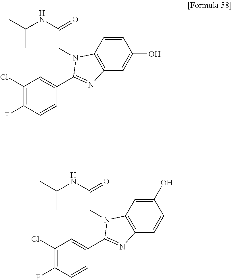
C1(Cl)=C(F)C=CC(C2=NC3=C(C=CC(O)=C3)N2CC(NC(C)C)=O)=C1.C1(Cl)=C(F)C=CC(C2=NC3=C(C=C(O)C=C3)N2CC(NC(C)C)=O)=C1
